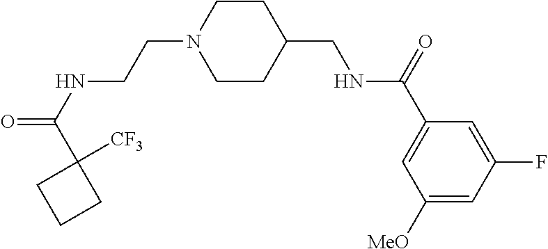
C(N1CCC(CNC(C2=CC([MeO])=CC(F)=C2)=O)CC1)CNC(=O)C1([CF3])CCC1
